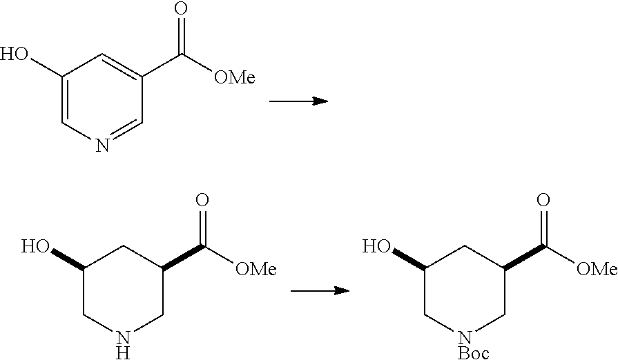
C1(O)=CN=CC(C([OMe])=O)=C1.C1(O)CNCC(C([OMe])=O)C1.C1(O)C[NBoc]CC(C([OMe])=O)C1
